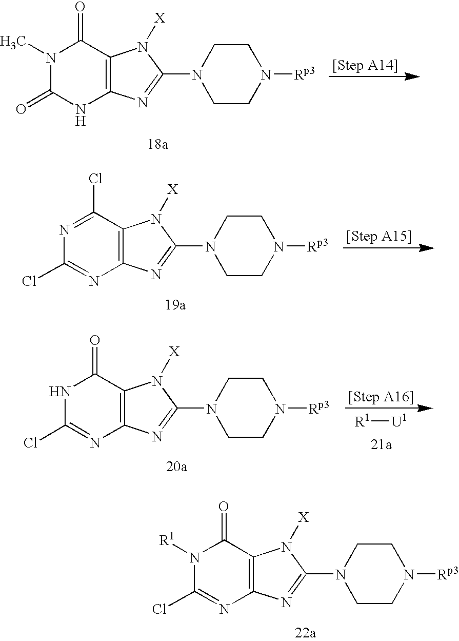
N1(C)C(=O)NC2=C(C1=O)N([X])C(N1CCN([Rp3])CC1)=N2.N1=C(Cl)C2=C(N=C1Cl)N=C(N1CCN([Rp3])CC1)N2[X].N1C(Cl)=NC2=C(C1=O)N([X])C(N1CCN([Rp3])CC1)=N2.[R1][U1].N1([R1])C(Cl)=NC2=C(C1=O)N([X])C(N1CCN([Rp3])CC1)=N2
